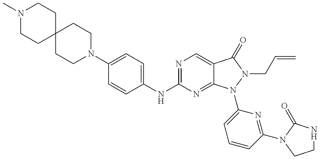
N1(C)CCC2(CC1)CCN(C1=CC=C(NC3=NC=C4C(=N3)N(C3=CC=CC(N5C(=O)NCC5)=N3)N(CC=C)C4=O)C=C1)CC2
